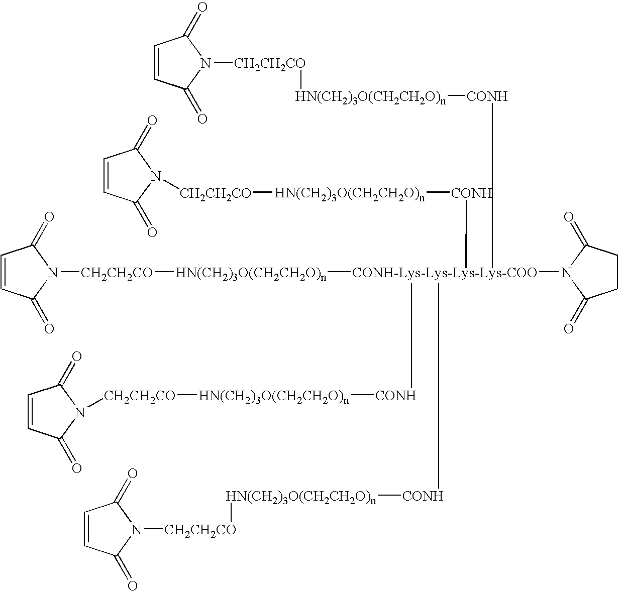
C1=CC(=O)N([CH2CH2CO][HN(CH2)3O(CH2CH2O)n][CONH][CONH-Lys-Lys-Lys-Lys-COO]([HN(CH2)3O(CH2CH2O)n][CH2CH2CO]N2C(=O)C=CC2=O)(N2C(=O)CCC2=O)([CONH][HN(CH2)3O(CH2CH2O)n][CH2CH2CO]N2C(=O)C=CC2=O)([CONH][HN(CH2)3O(CH2CH2O)n][CH2CH2CO]N2C(=O)C=CC2=O)[CONH][HN(CH2)3O(CH2CH2O)n][CH2CH2CO]N2C(=O)C=CC2=O)C1=O
